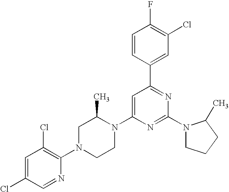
C1=C(Cl)C=NC(N2CCN(C3=CC(C4=CC(Cl)=C(F)C=C4)=NC(N4CCCC4C)=N3)C(C)C2)=C1Cl
